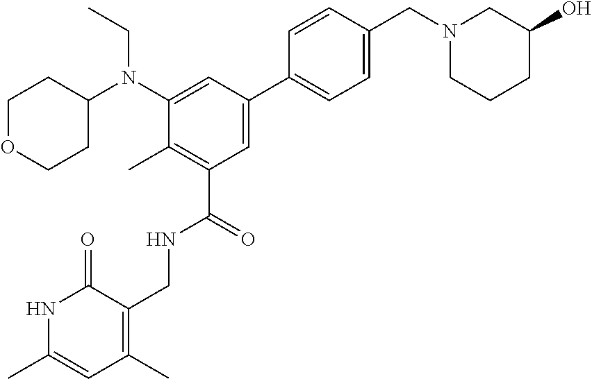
C1OCCC(N(C2=CC(C3=CC=C(CN4CCCC(O)C4)C=C3)=CC(C(NCC3=C(C)C=C(C)NC3=O)=O)=C2C)CC)C1
